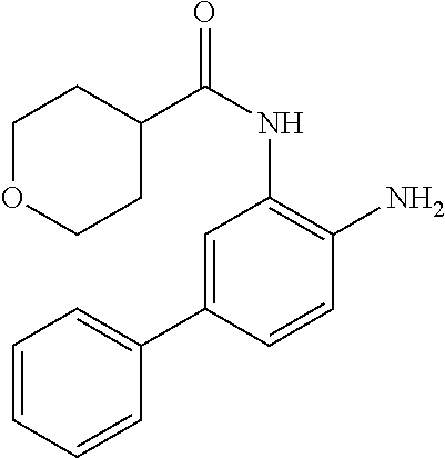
C1=C(C2=CC=CC=C2)C=CC(N)=C1NC(=O)C1CCOCC1
